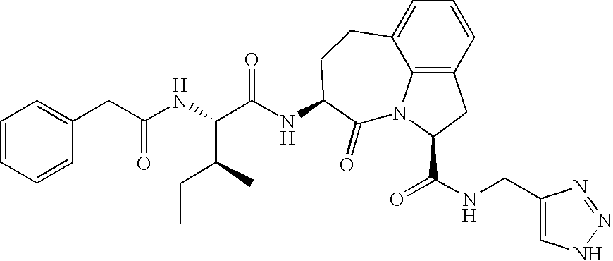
C1=CC2=C3C(=C1)CCC(NC(C(NC(CC1=CC=CC=C1)=O)C(C)CC)=O)C(=O)N3C(C(NCC1=CNN=N1)=O)C2
